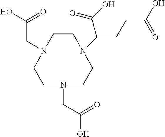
C1CN(C(CCC(O)=O)C(O)=O)CCN(CC(O)=O)CCN1CC(O)=O
